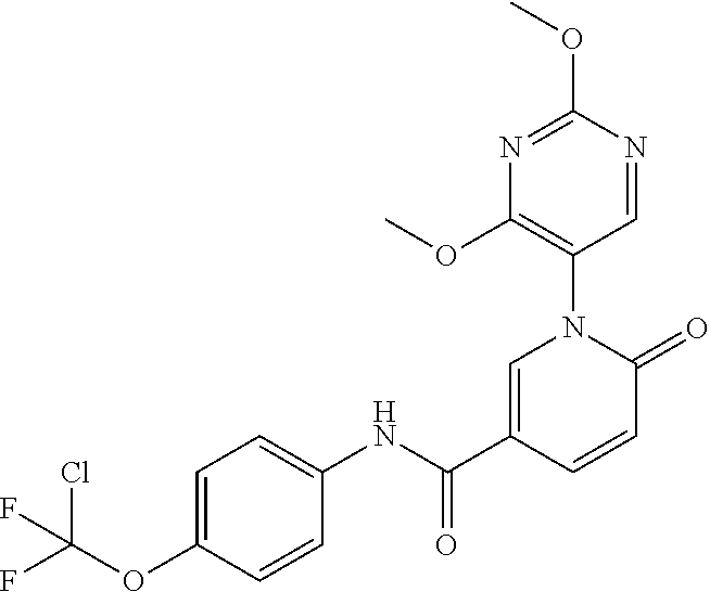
C1=C(C(NC2=CC=C(OC(F)(Cl)F)C=C2)=O)C=CC(=O)N1C1=C(OC)N=C(OC)N=C1
